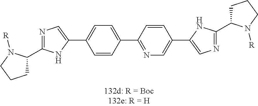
N1=C(C2CCCN2[R])NC(C2=CC=C(C3=NC=C(C4=CN=C(C5CCCN5[R])N4)C=C3)C=C2)=C1
